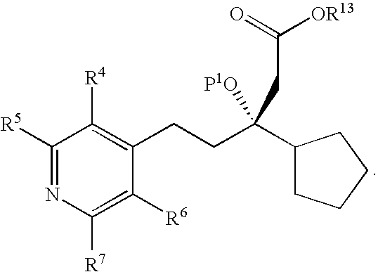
C1([R5])=NC([R7])=C([R6])C(CCC([P1O])(CC(=O)[OR13])C2CCCC2)=C1[R4]
